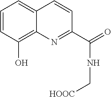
C1=CC(O)=C2C(=C1)C=CC(C(=O)NC[HOOC])=N2
